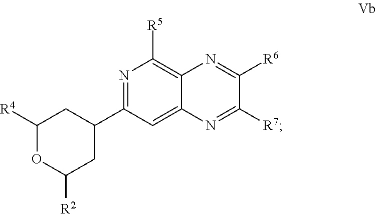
N1=C(C2CC([R4])OC([R2])C2)C=C2C(=C1[R5])N=C([R6])C([R7])=N2
